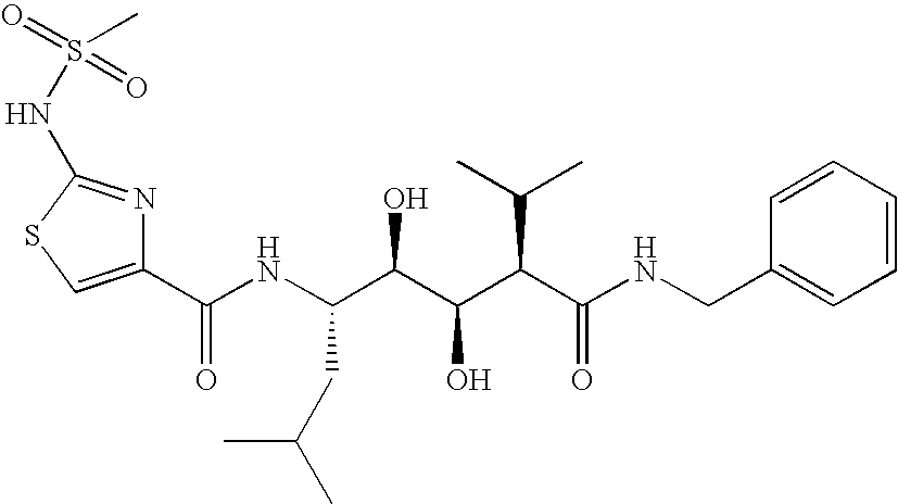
C1(C(NC(C(C(C(C(NCC2=CC=CC=C2)=O)C(C)C)O)O)CC(C)C)=O)=CSC(NS(=O)(=O)C)=N1
